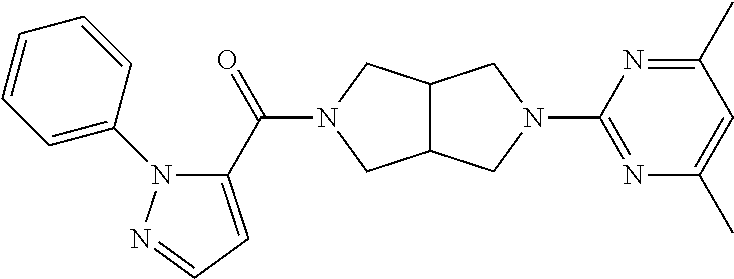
C1(C(=O)N2CC3C(C2)CN(C2=NC(C)=CC(C)=N2)C3)=CC=NN1C1=CC=CC=C1
